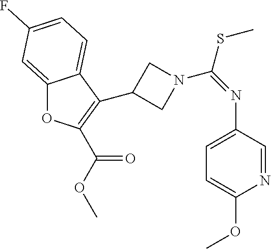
C1(C2=C(C(=O)OC)OC3=CC(F)=CC=C32)CN(C(=NC2=CC=C(OC)N=C2)SC)C1
